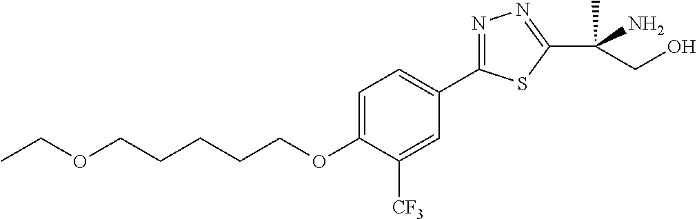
O(CCCCCOC1=CC=C(C2=NN=C(C(N)(C)CO)S2)C=C1[CF3])CC
